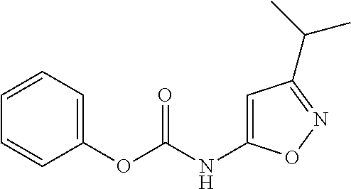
C1(OC(NC2=CC(C(C)C)=NO2)=O)=CC=CC=C1
